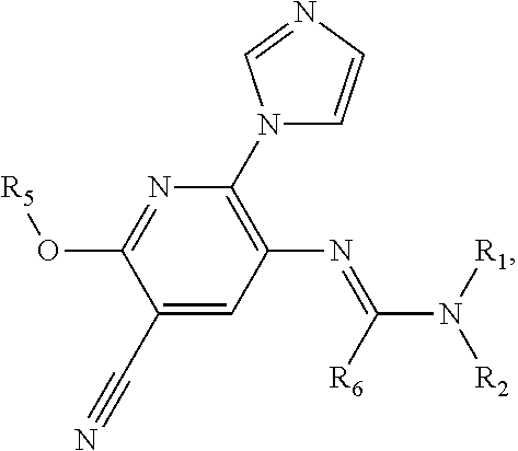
N1=C(O[R5])C(C#N)=CC(N=C(N([R1])[R2])[R6])=C1N1C=CN=C1
